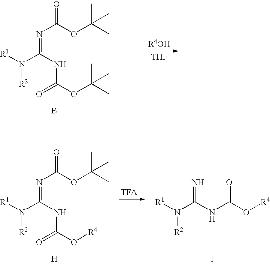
[R1]N(C(NC(OC(C)(C)C)=O)=NC(=O)OC(C)(C)C)[R2].B.[THF].[TFA].[R1]N(C(NC(O[R4])=O)=NC(=O)OC(C)(C)C)[R2].[H].[R1]N(C(NC(O[R4])=O)=N)[R2].[J]
